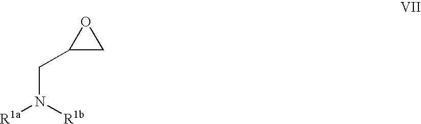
C1(CN([R1a])[R1b])CO1
